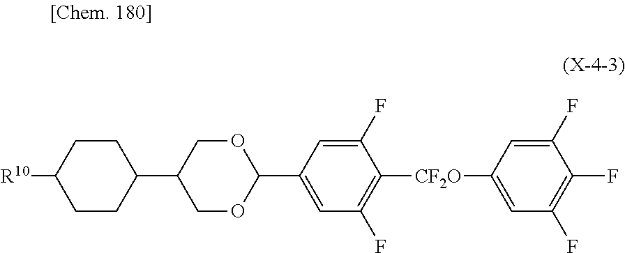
C1=C(F)C([CF2O]C2=CC(F)=C(F)C(F)=C2)=C(F)C=C1C1OCC(C2CCC([R10])CC2)CO1
